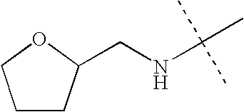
N(CC1CCCO1)C(C)(C)C
